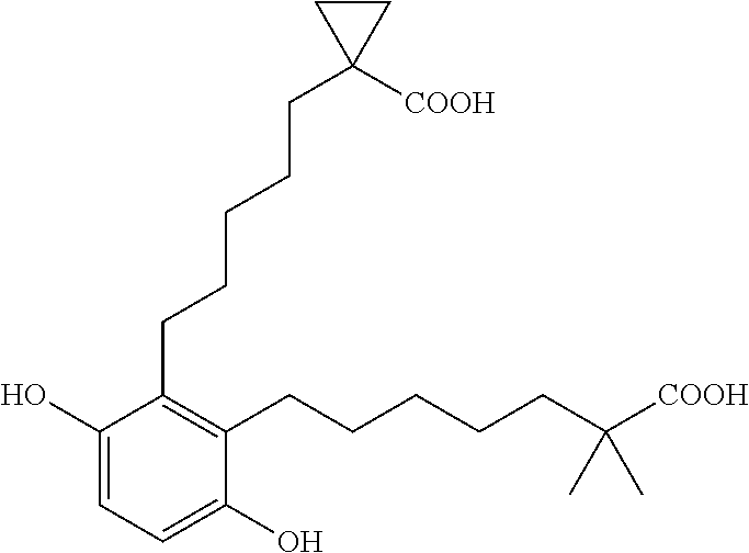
C1(O)=CC=C(O)C(CCCCCC([COOH])(C)C)=C1CCCCCC1([COOH])CC1
